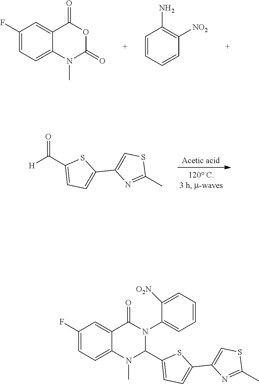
C1=C2C(=CC(F)=C1)C(=O)N(C1=CC=CC=C1[O2N])C(C1=CC=C(C3=CSC(C)=N3)S1)N2C.C1=C2C(=CC(F)=C1)C(=O)OC(=O)N2C.C1=CC=CC(N)=C1[NO2].[H]C(C1=CC=C(C2=CSC(C)=N2)S1)=O
